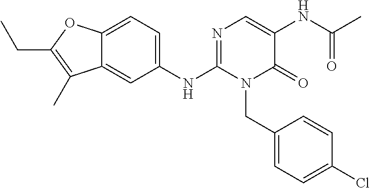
C1(NC2=NC=C(NC(C)=O)C(=O)N2CC2=CC=C(Cl)C=C2)=CC=C2C(=C1)C(C)=C(CC)O2
